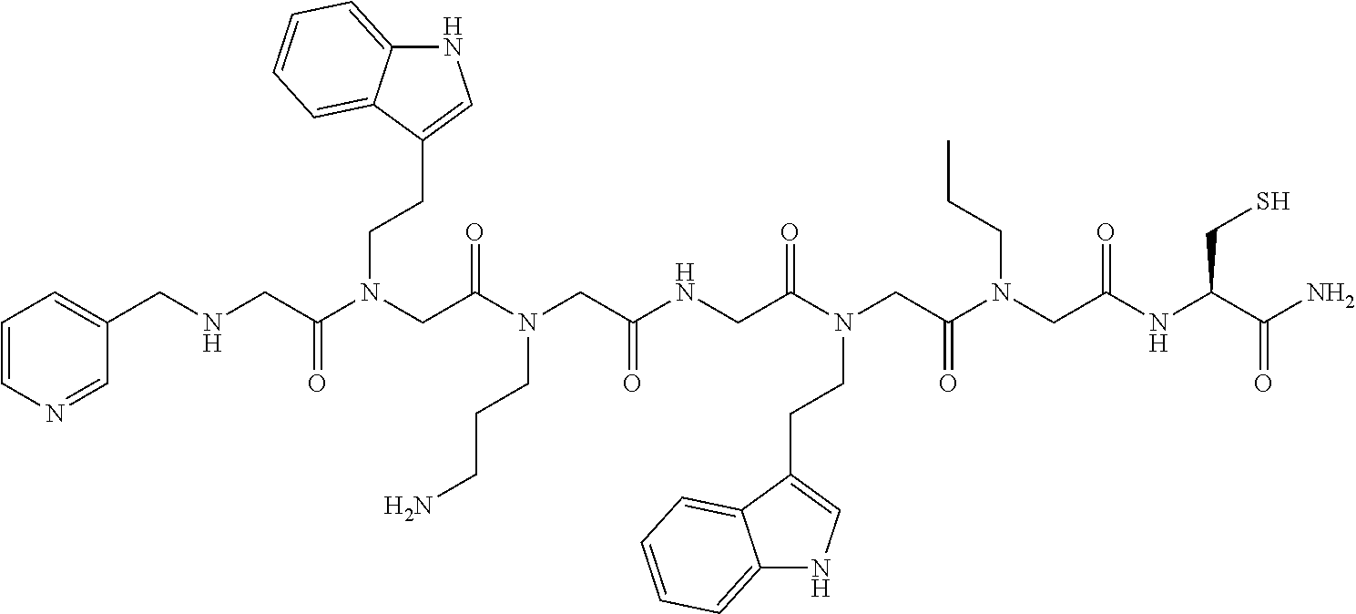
N(C(CN(C(CN(C(CNC(CN(C(CN(C(CNCC1=CC=CN=C1)=O)CCC1=CNC2=CC=CC=C12)=O)CCCN)=O)=O)CCC1=CNC2=CC=CC=C12)=O)CCC)=O)C(C(N)=O)CS
